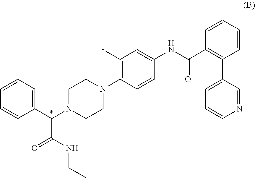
C1(C(N2CCN(C3=C(F)C=C(NC(C4=C(C5=CC=CN=C5)C=CC=C4)=O)C=C3)CC2)C(NCC)=O)=CC=CC=C1
